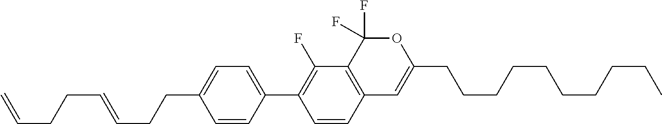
C1=CC2=C(C(F)=C1C1=CC=C(CCC=CCCC=C)C=C1)C(F)(F)OC(CCCCCCCCCC)=C2
